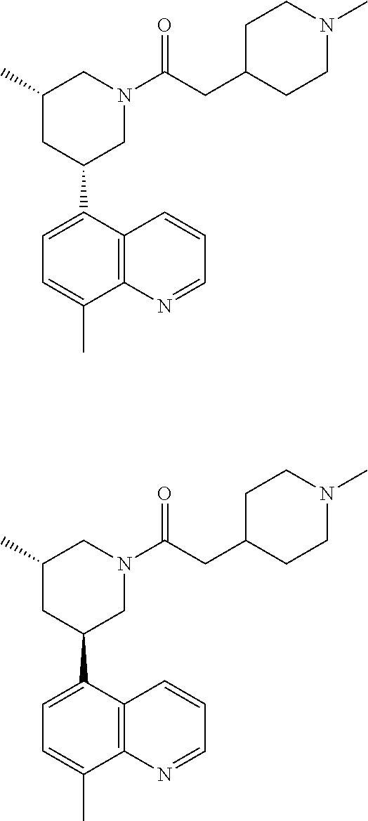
C1=C(C2CN(C(CC3CCN(C)CC3)=O)CC(C)C2)C2=C(C(C)=C1)N=CC=C2.C1=C(C2CN(C(CC3CCN(C)CC3)=O)CC(C)C2)C2=C(C(C)=C1)N=CC=C2
